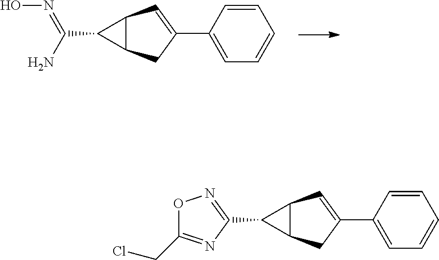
C1(C(N)=NO)C2C1C=C(C1=CC=CC=C1)C2.C1(C2=NOC(CCl)=N2)C2C1C=C(C1=CC=CC=C1)C2
